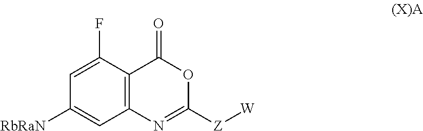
C12=C(C(F)=CC([RbRaN])=C1)C(=O)OC([Z][W])=N2
